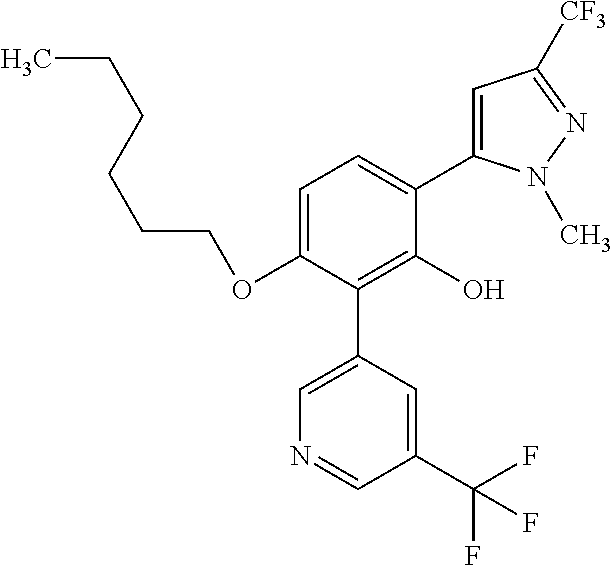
C1(OCCCCCC)=CC=C(C2=CC([CF3])=NN2C)C(O)=C1C1=CN=CC(C(F)(F)F)=C1
